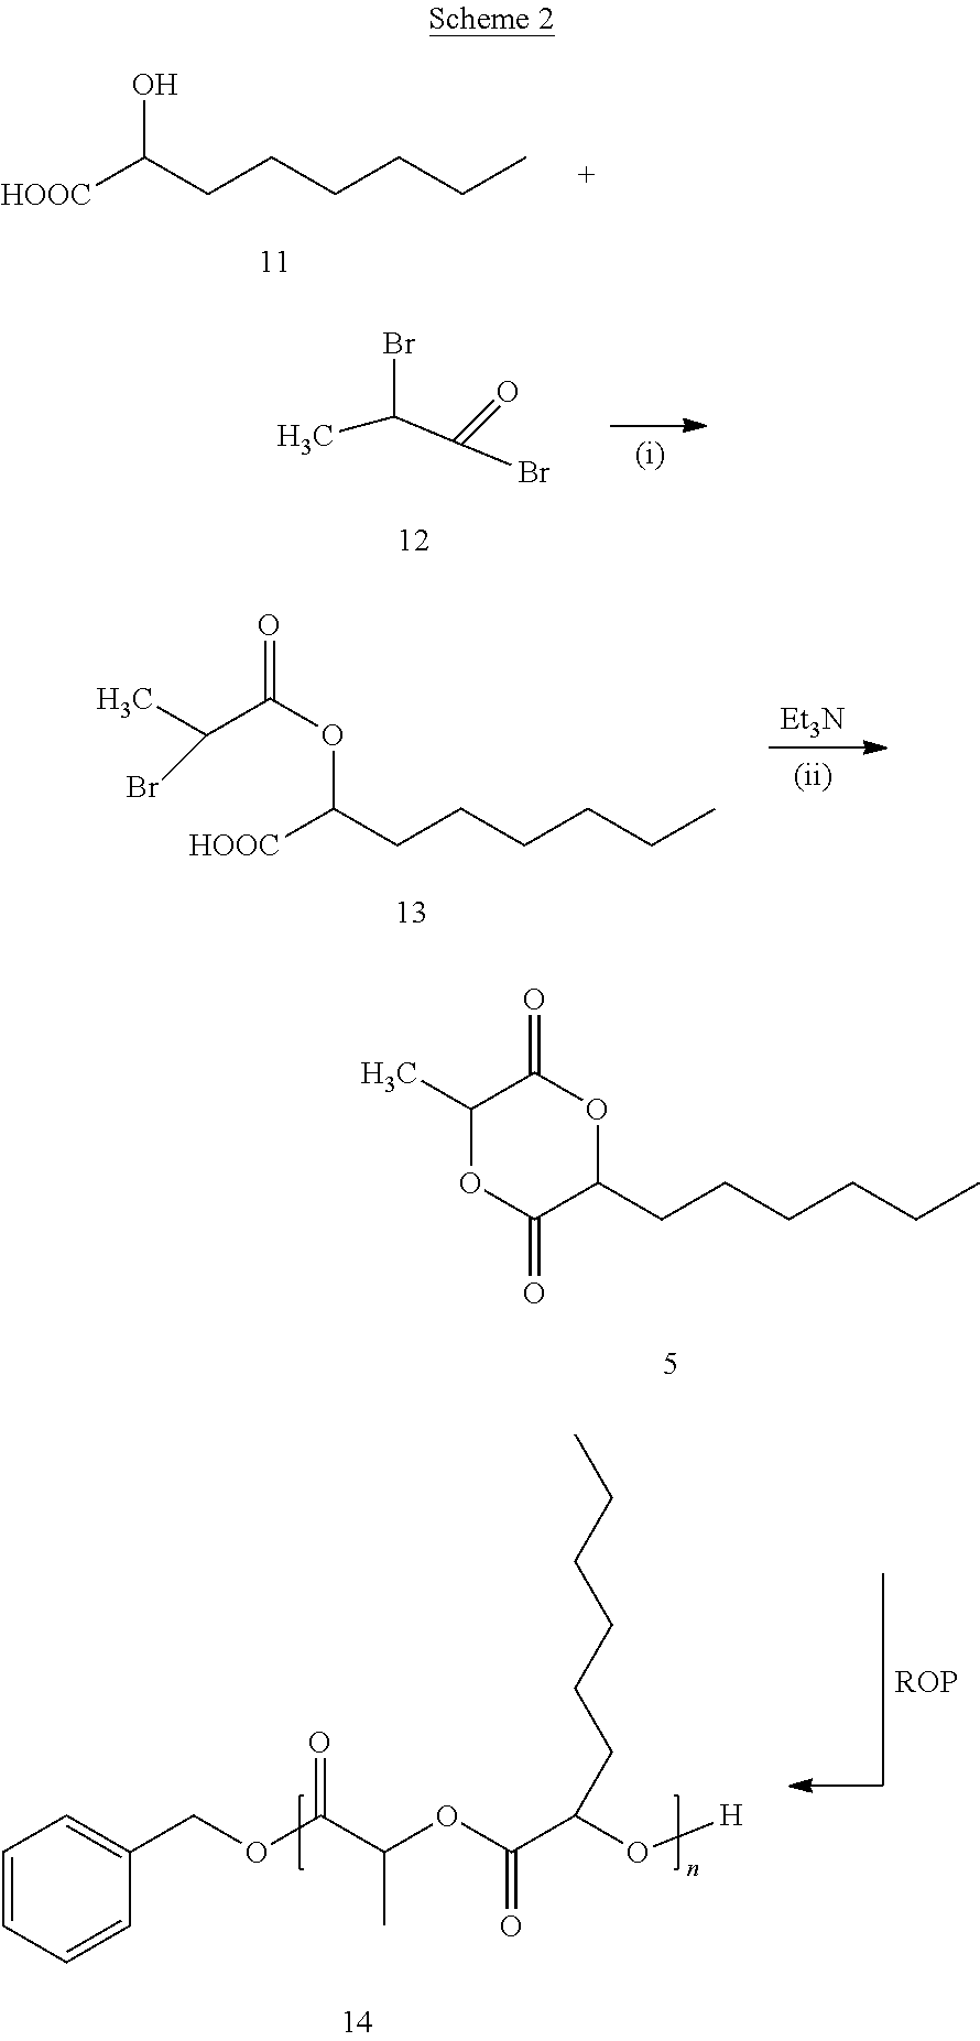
[HOOC]C(CCCCCC)O.CC(Br)C(Br)=O.C(C(OC([HOOC])CCCCCC)=O)(C)Br.[Et3N].C1=CC=CC(COC(C(OC(C(O[H])CCCCCC)=O)C)=O)=C1.C1(C)OC(=O)C(CCCCCC)OC1=O
